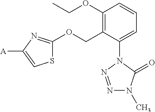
C1(OCC)=C(COC2=NC([A])=CS2)C(N2N=NN(C)C2=O)=CC=C1
